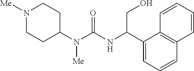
N1([Me])CCC(N(C(=O)NC(C2=CC=CC3=C2C=CC=C3)CO)[Me])CC1
